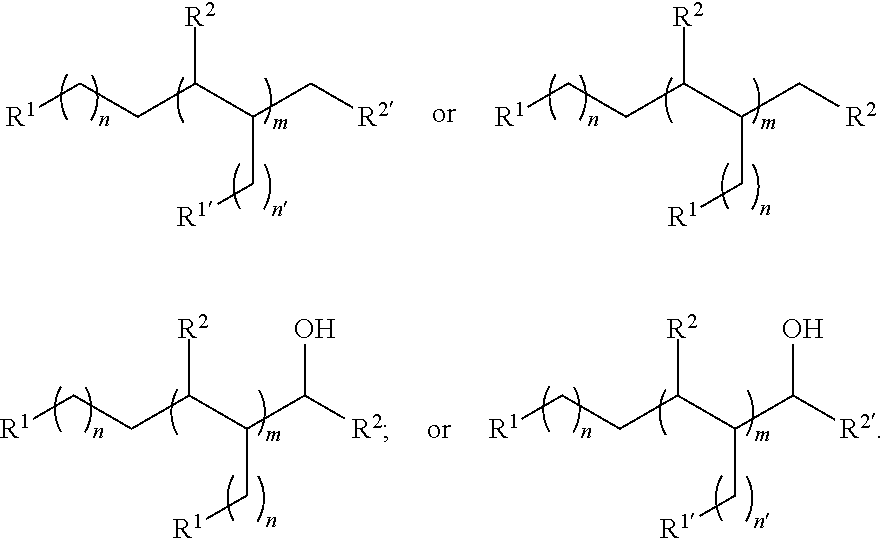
[R1]CCC(C(C[R2])C[R1])[R2].[R1]CCC(C(C[R2])C[R1])[R2].[R1]CCC(C(C([R2])O)C[R1])[R2].[R1]CCC(C(C([R2])O)C[R1])[R2]
